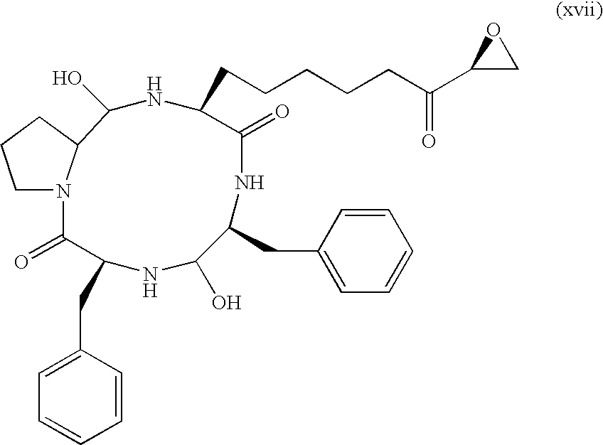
C1N2C(CC1)C(O)NC(CCCCCC(C1CO1)=O)C(=O)NC(CC1=CC=CC=C1)C(O)NC(CC1=CC=CC=C1)C2=O
